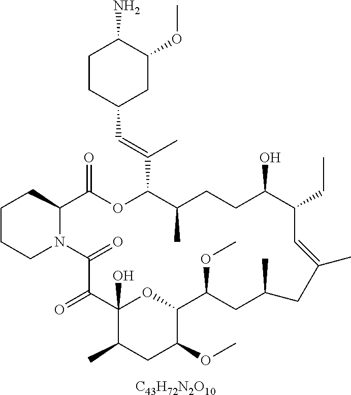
C1CCN2C(C1)C(=O)OC(C(=CC1CC(OC)C(N)CC1)C)C(C)CCC(O)C(CC)C=C(C)CC(C)CC(OC)C1OC(O)(C(=O)C2=O)C(C)CC1OC.[C43H72N2O10]
